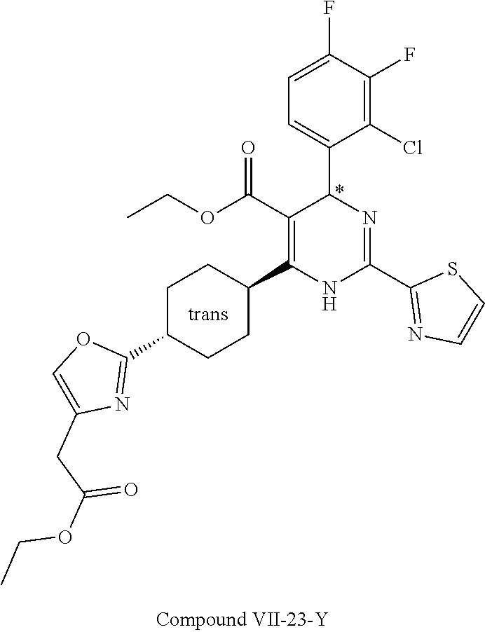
C1(F)=C(Cl)C(C2N=C(C3=NC=CS3)NC(C3CCC(C4=NC(CC(OCC)=O)=CO4)CC3)=C2C(OCC)=O)=CC=C1F
